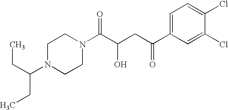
C(C(CC)N1CCN(C(C(CC(C2=CC=C(Cl)C(Cl)=C2)=O)O)=O)CC1)C
